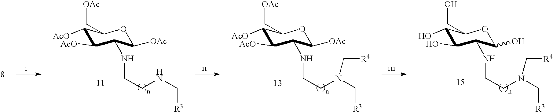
C1([AcO])C([AcO])C(C[OAc])OC([OAc])C1NCCNC[R3].C1([AcO])C([AcO])C(C[OAc])OC([OAc])C1NCCN(C[R3])C[R4].C1(O)C(O)C(CO)OC(O)C1NCCN(C[R3])C[R4]
